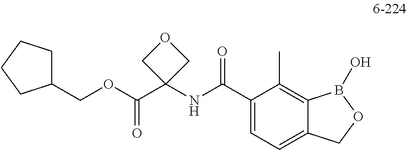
C1(COC(C2(NC(C3=CC=C4C(=C3C)B(O)OC4)=O)COC2)=O)CCCC1
